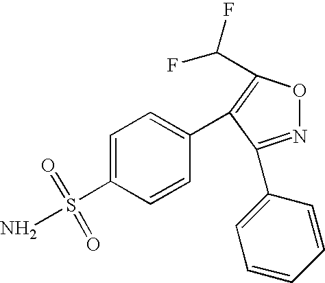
C1(C2=C(C(F)F)ON=C2C2=CC=CC=C2)=CC=C(S(=O)(=O)N)C=C1
